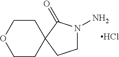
C1COCCC12C(=O)N(N)CC2.Cl
